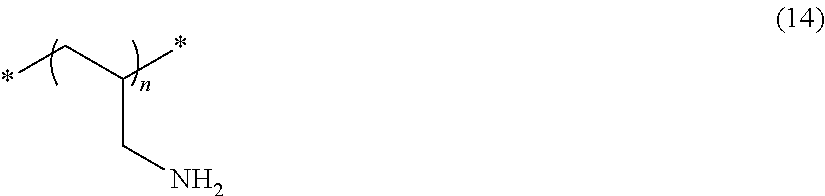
*CC(CN)*
